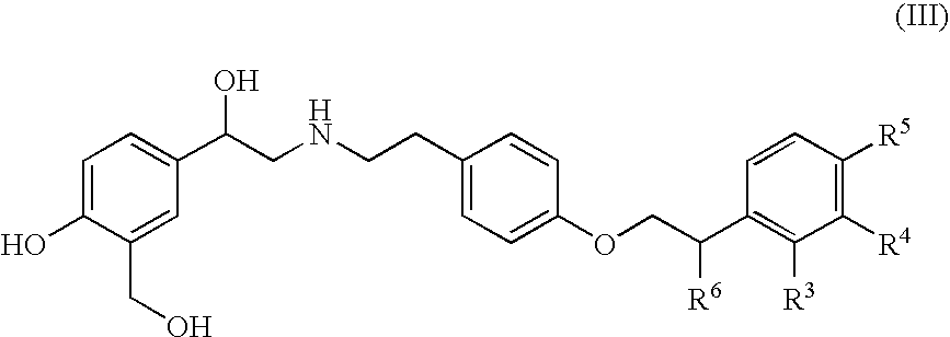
C1=C(O)C(CO)=CC(C(CNCCC2=CC=C(OCC(C3=C([R3])C([R4])=C([R5])C=C3)[R6])C=C2)O)=C1
